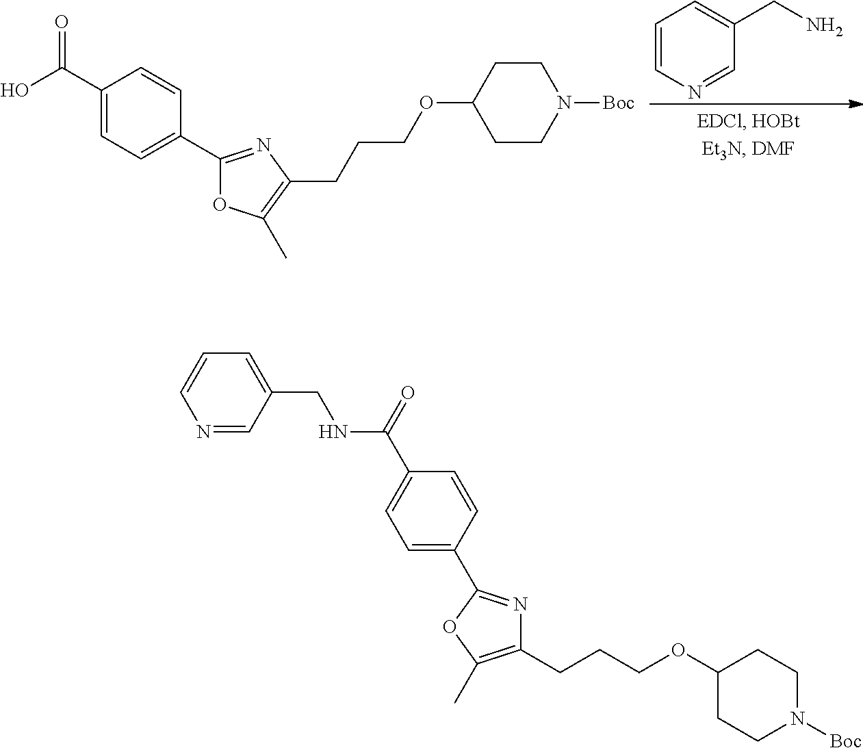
C1=CN=CC(CN)=C1.C1(C(O)=O)=CC=C(C2=NC(CCCOC3CCN([Boc])CC3)=C(C)O2)C=C1.C1=C(CNC(=O)C2=CC=C(C3=NC(CCCOC4CCN([Boc])CC4)=C(C)O3)C=C2)C=NC=C1
